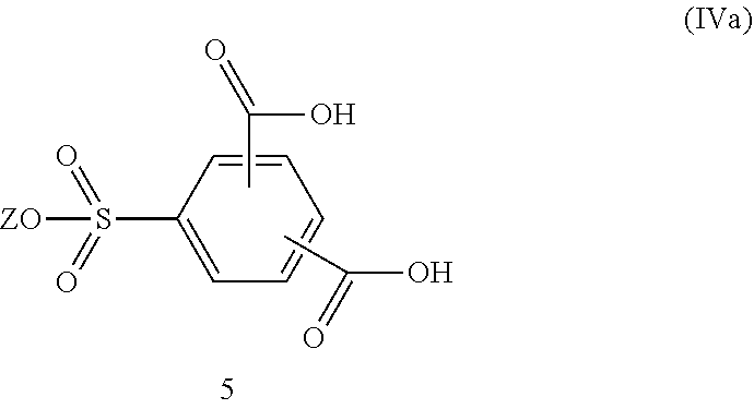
C1=CC=CC(S(=O)(=O)[ZO])=C1.C(=O)(O)C.C(O)(=O)C
